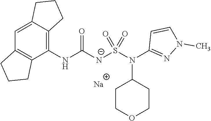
C1(NC([N-]S(N(C2=NN(C)C=C2)C2CCOCC2)(=O)=O)=O)=C2C(=CC3=C1CCC3)CCC2.[Na]
